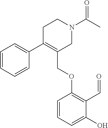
C1C(C2=CC=CC=C2)=C(COC2=C(C=O)C(O)=CC=C2)CN(C(C)=O)C1
